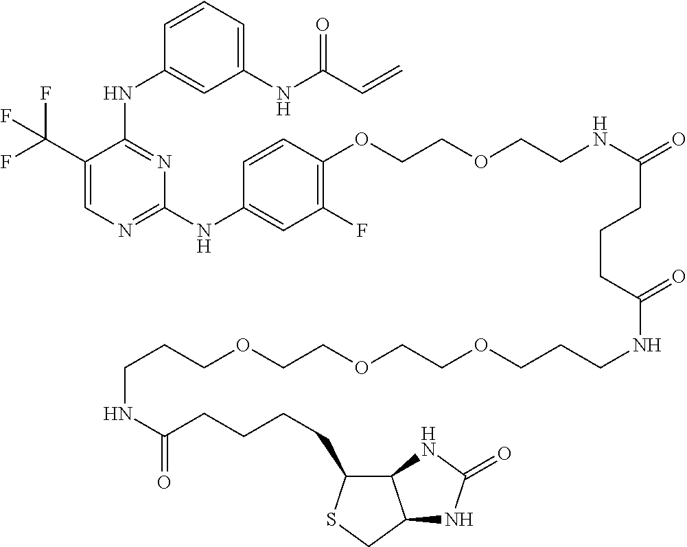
N(C1=NC=C(C(F)(F)F)C(NC2=CC(NC(C=C)=O)=CC=C2)=N1)C1=CC(F)=C(OCCOCCNC(CCCC(NCCCOCCOCCOCCCNC(=O)CCCCC2C3C(CS2)NC(=O)N3)=O)=O)C=C1
